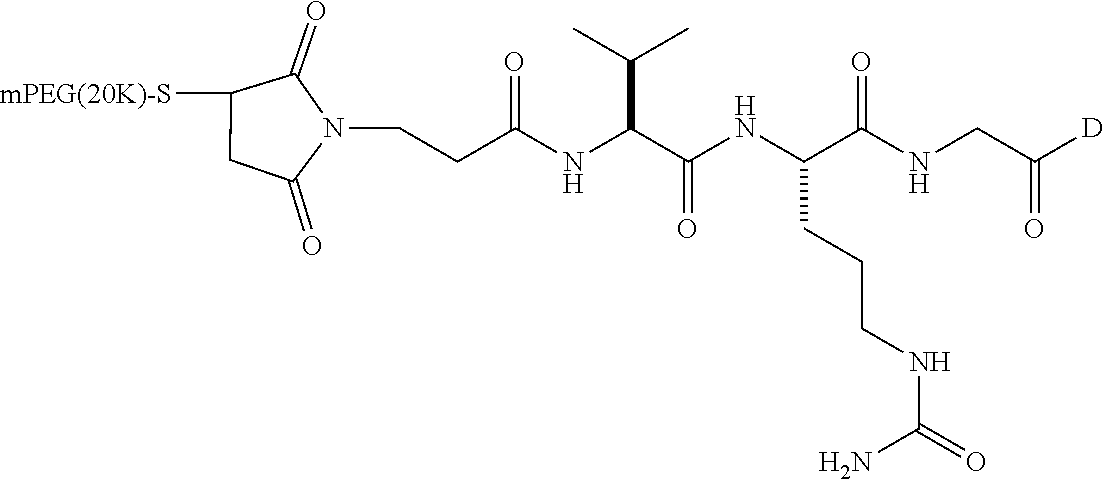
C1([mPEG(20K)-S])CC(=O)N(CCC(NC(C(NC(C(NCC([D])=O)=O)CCCNC(=O)N)=O)C(C)C)=O)C1=O
